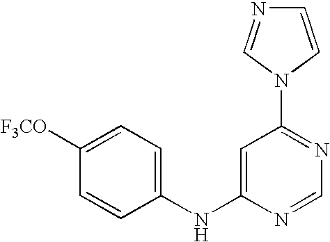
C1(NC2=CC(N3C=NC=C3)=NC=N2)=CC=C([F3CO])C=C1
